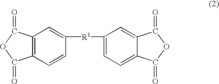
C12=C(C(=O)OC1=O)C=C([R1]C1=CC=C3C(=C1)C(=O)OC3=O)C=C2
